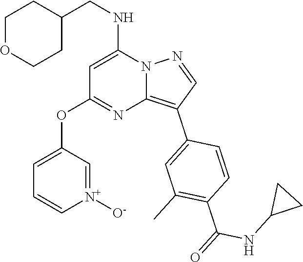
C1(CNC2=CC(OC3=CC=C[N+]([O-])=C3)=NC3=C(C4=CC(C)=C(C(=O)NC5CC5)C=C4)C=NN23)CCOCC1
